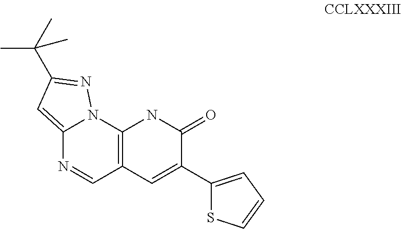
C12=CC(C(C)(C)C)=NN1C1=C(C=N2)C=C(C2=CC=CS2)C(=O)N1
